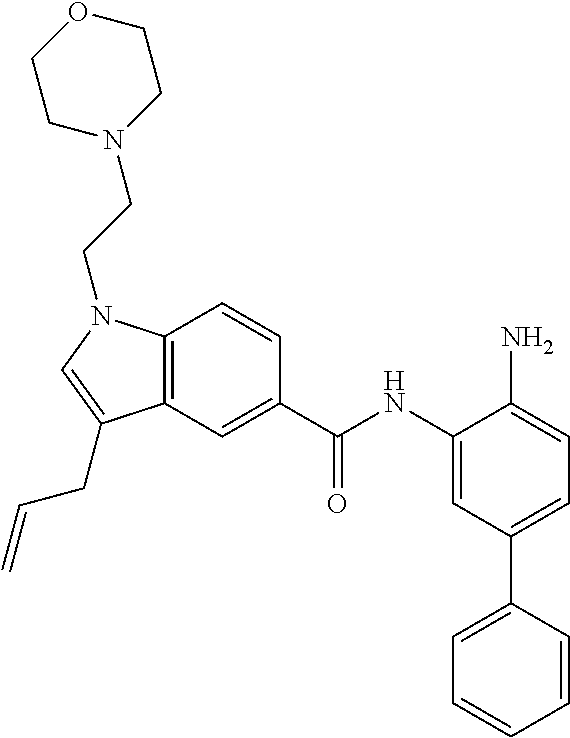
C1=C(C(NC2=CC(C3=CC=CC=C3)=CC=C2N)=O)C=CC2=C1C(CC=C)=CN2CCN1CCOCC1
